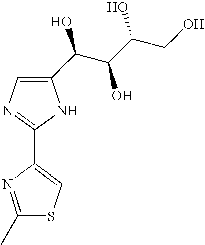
C1(C2=CSC(C)=N2)=NC=C(C(C(C(CO)O)O)O)N1
